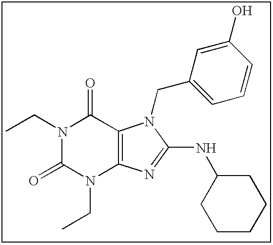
C(N1C(=O)N(CC)C2=C(C1=O)N(CC1=CC=CC(O)=C1)C(NC1CCCCC1)=N2)C
